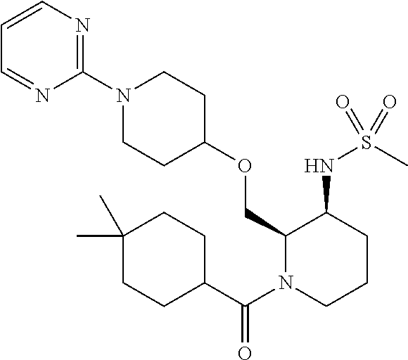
C1(OCC2N(C(=O)C3CCC(C)(C)CC3)CCCC2NS(=O)(C)=O)CCN(C2=NC=CC=N2)CC1
